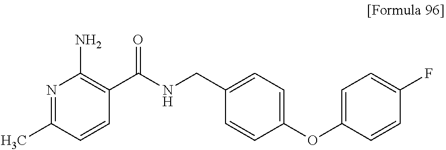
N1=C(C)C=CC(C(NCC2=CC=C(OC3=CC=C(F)C=C3)C=C2)=O)=C1N
